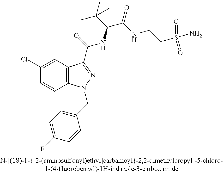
C1(Cl)=CC2=C(C=C1)N(CC1=CC=C(F)C=C1)N=C2C(=O)NC(C(C)(C)C)C(=O)NCCS(N)(=O)=O
